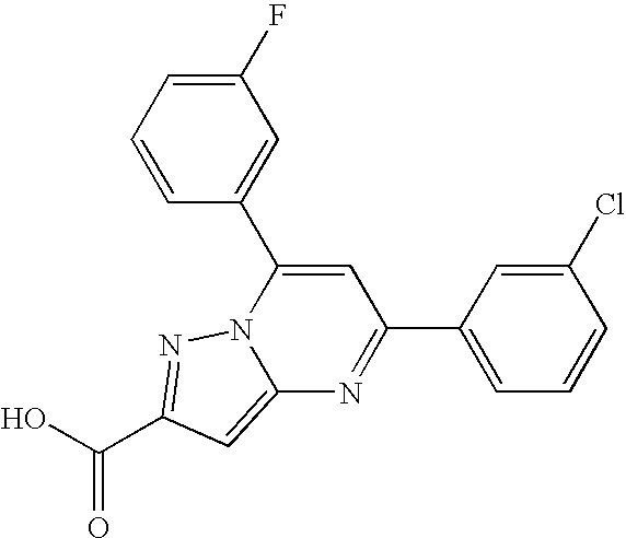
O=C(O)C1=NN2C(=C1)N=C(C1=CC=CC(Cl)=C1)C=C2C1=CC(F)=CC=C1
